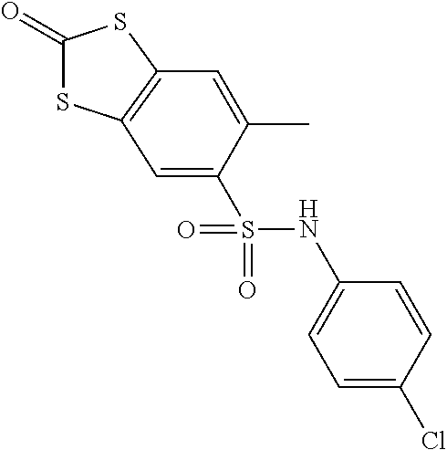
C1(=O)SC2=C(S1)C=C(C)C(S(NC1=CC=C(Cl)C=C1)(=O)=O)=C2
